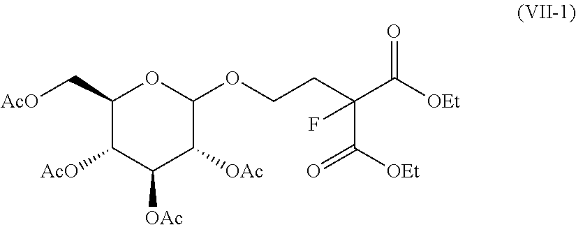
C1(C[AcO])C([AcO])C([OAc])C([OAc])C(OCCC(C([OEt])=O)(C([OEt])=O)F)O1
